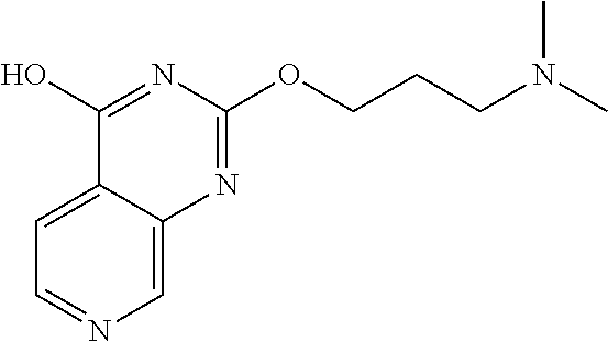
C1=C2C(=CN=C1)N=C(OCCCN(C)C)N=C2O
